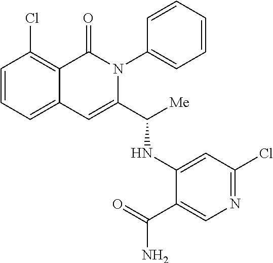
C1=CC=C2C(=C1Cl)C(=O)N(C1=CC=CC=C1)C(C([Me])NC1=CC(Cl)=NC=C1C(=O)N)=C2
